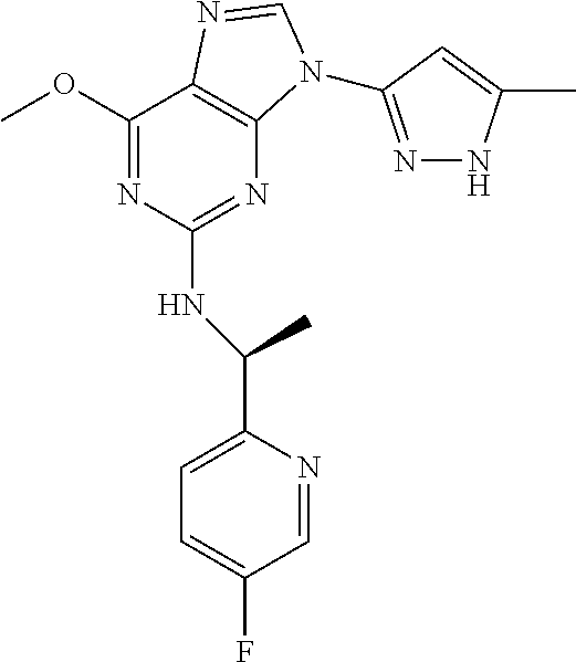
C1(OC)=NC(NC(C2=CC=C(F)C=N2)C)=NC2=C1N=CN2C1=NNC(C)=C1
